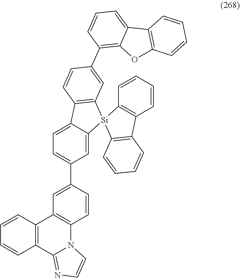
C12=CC=C(C3=CC4=C(C=C3)N3C(=NC=C3)C3=C4C=CC=C3)C=C1[Si]1(C3=C2C=CC(C2=C4C(=CC=C2)C2=C(O4)C=CC=C2)=C3)C2=C(C3=C1C=CC=C3)C=CC=C2
